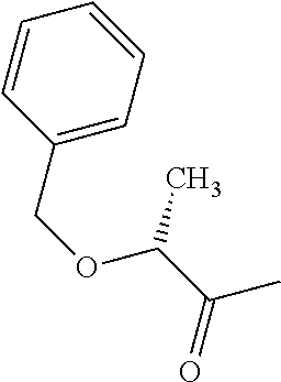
C1=CC(COC(C(=O)C)C)=CC=C1
